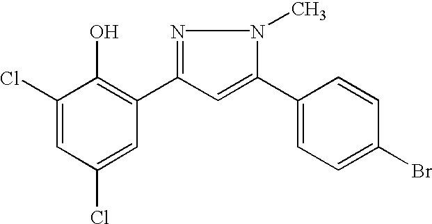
C1(Cl)=CC(Cl)=CC(C2=NN(C)C(C3=CC=C(Br)C=C3)=C2)=C1O
